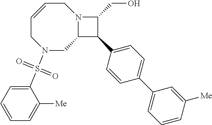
N1(S(C2=CC=CC=C2[Me])(=O)=O)CC2N(CC=CC1)C(CO)C2C1=CC=C(C2=CC=CC([Me])=C2)C=C1
